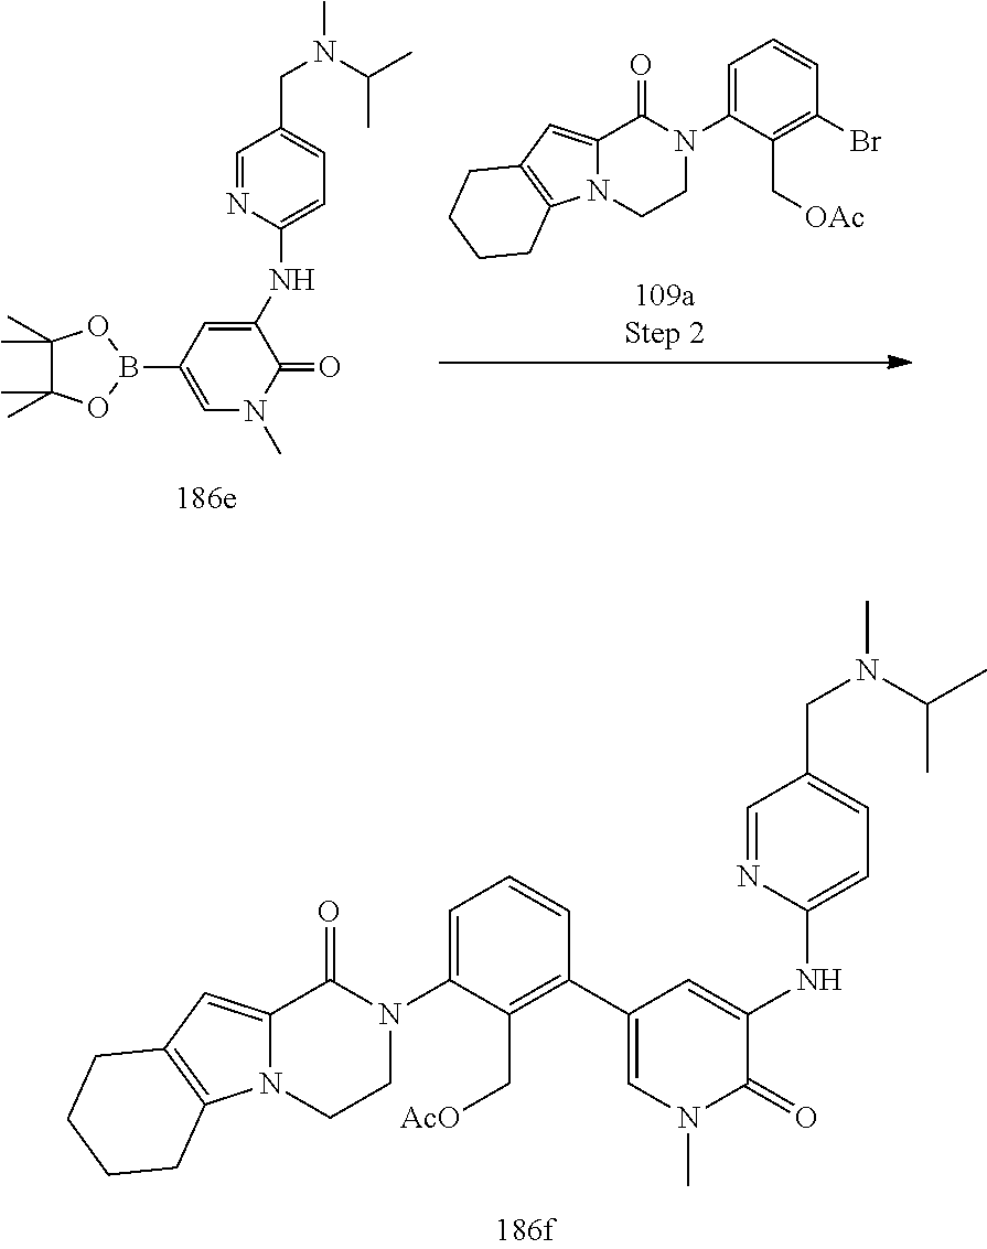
C12=CC3=C(N1CCN(C1=CC=CC(C4=CN(C)C(=O)C(NC5=CC=C(CN(C)C(C)C)C=N5)=C4)=C1C[AcO])C2=O)CCCC3.C1(C)(C)C(C)(C)OB(C2=CN(C)C(=O)C(NC3=CC=C(CN(C(C)C)C)C=N3)=C2)O1.C12=CC3=C(N1CCN(C1=CC=CC(Br)=C1C[OAc])C2=O)CCCC3
